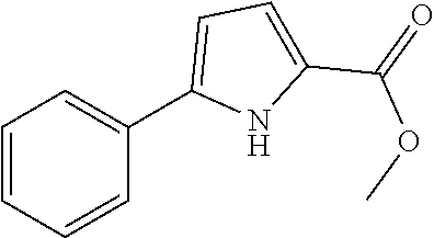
C1=CC=CC(C2=CC=C(C(=O)OC)N2)=C1
